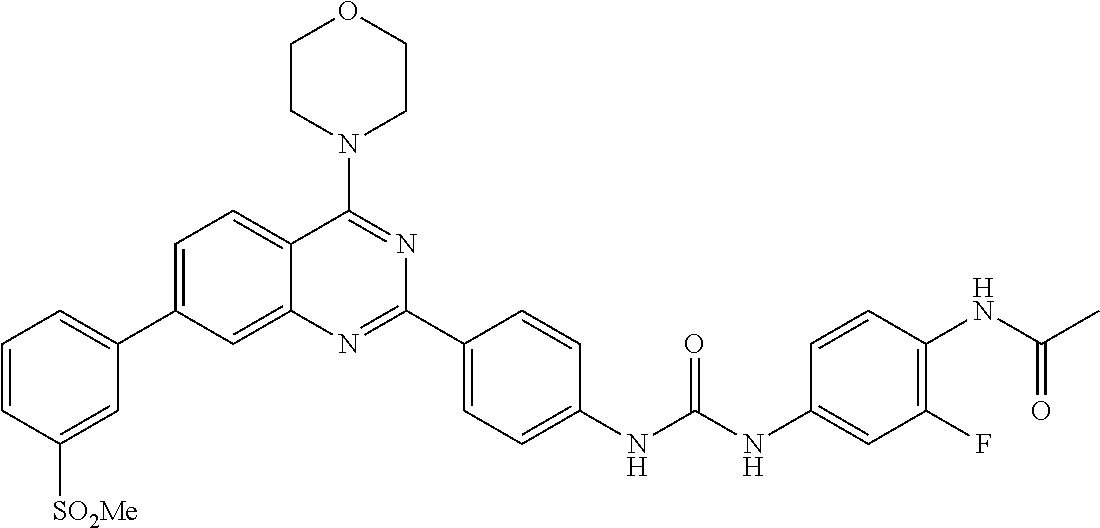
C1=C(C2=CC=CC([SO2Me])=C2)C=C2C(=C1)C(N1CCOCC1)=NC(C1=CC=C(NC(NC3=CC(F)=C(NC(C)=O)C=C3)=O)C=C1)=N2
